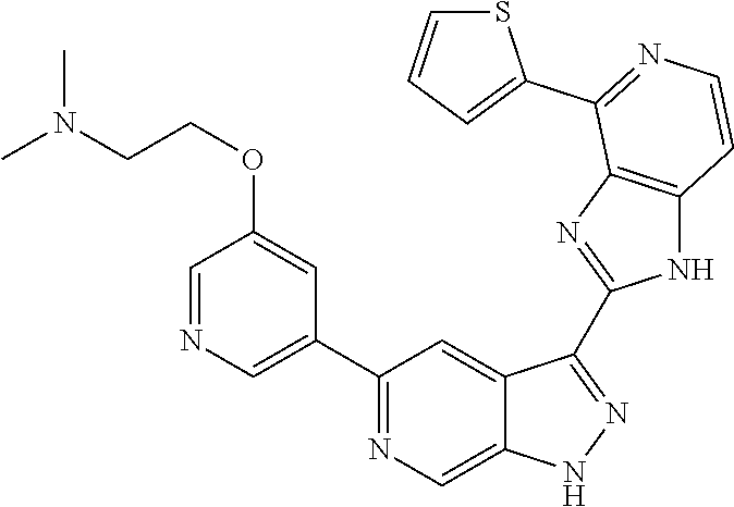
C1(C2=NC=C3C(=C2)C(C2=NC4=C(N2)C=CN=C4C2=CC=CS2)=NN3)=CN=CC(OCCN(C)C)=C1
